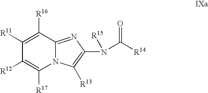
C1([R12])=C([R17])N2C(=NC(N(C([R14])=O)[R15])=C2[R13])C([R16])=C1[R11]
